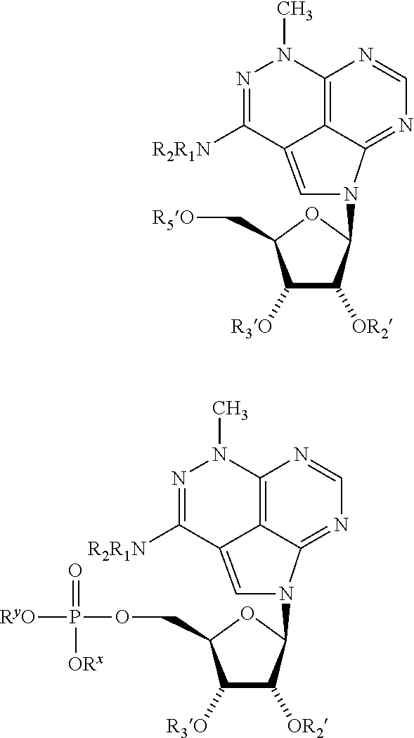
C12=C3C(=NC=N1)N(C1C([OR2])C([R3O])C(COP([RyO])(=O)[ORx])O1)C=C3C([R2R1N])=NN2C.C12=C3C(=NC=N1)N(C1C([OR2])C([R3O])C(C[R5O])O1)C=C3C([R2R1N])=NN2C
